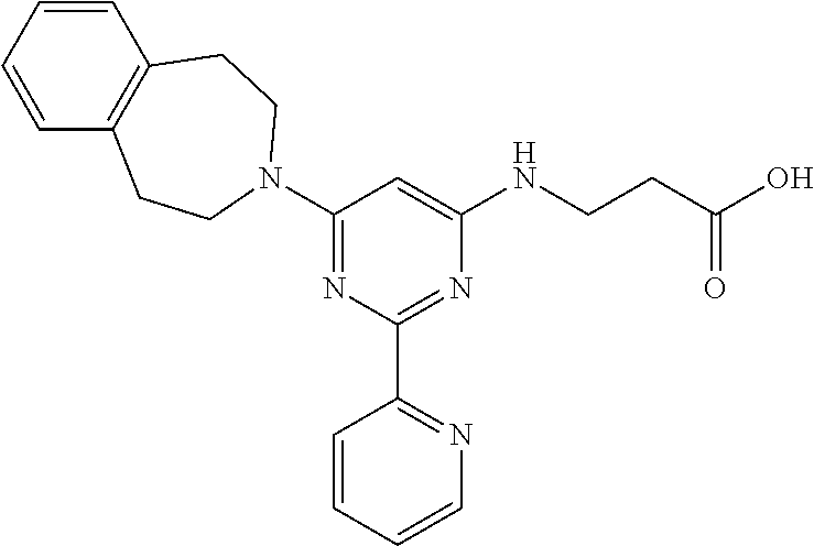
C1(N2CCC3=C(C=CC=C3)CC2)=NC(C2=NC=CC=C2)=NC(NCCC(O)=O)=C1
